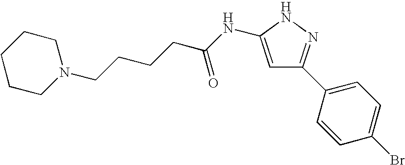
N1(CCCCC(NC2=CC(C3=CC=C(Br)C=C3)=NN2)=O)CCCCC1
